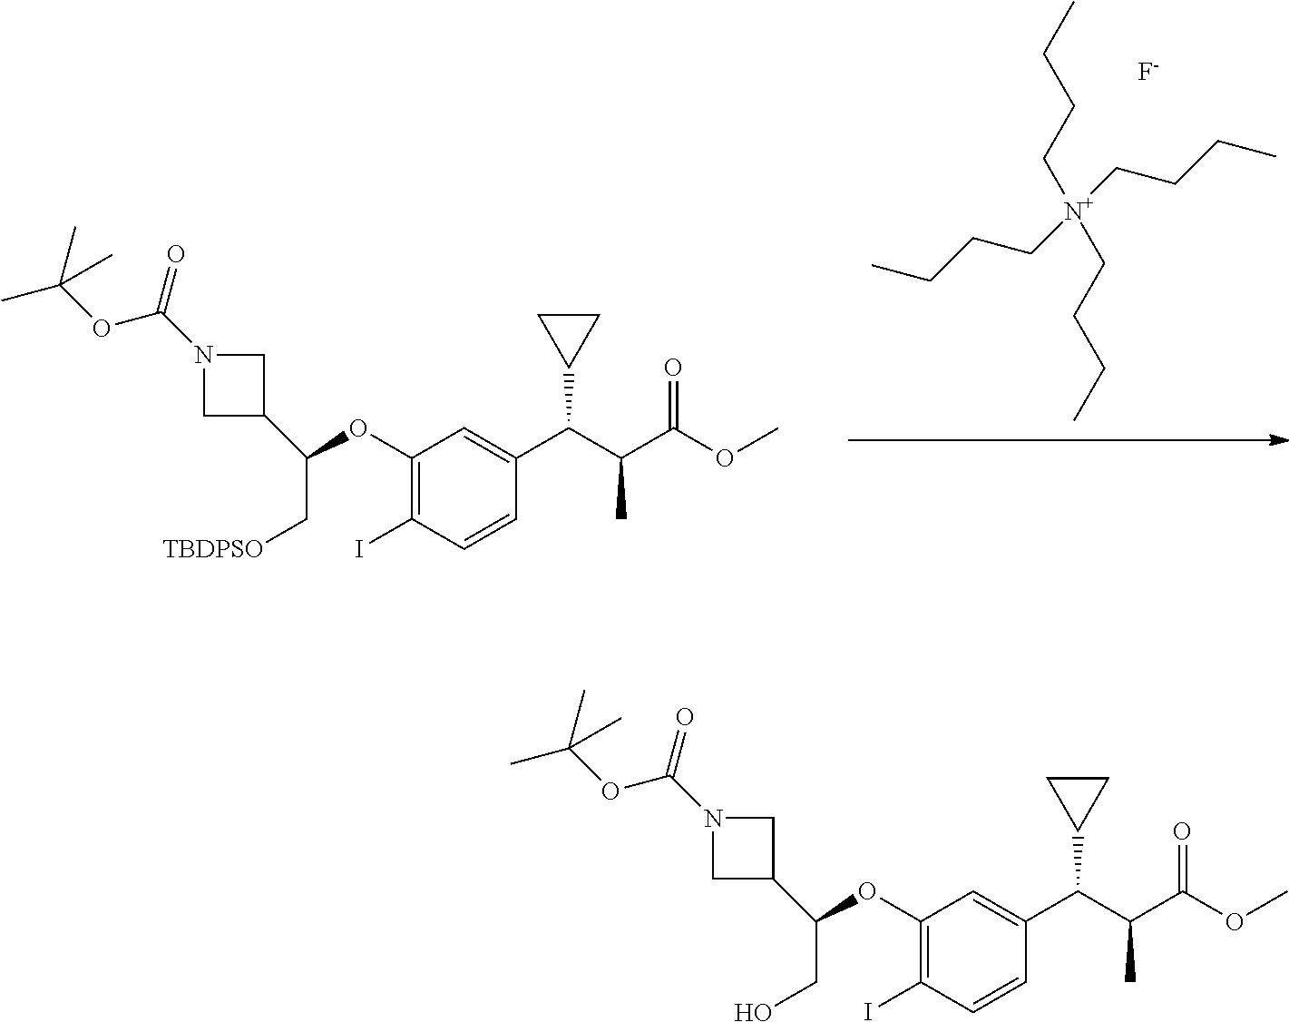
C1(OC(C[TBDPSO])C2CN(C(OC(C)(C)C)=O)C2)=C(I)C=CC(C(C(C(OC)=O)C)C2CC2)=C1.[N+](CCCC)(CCCC)(CCCC)CCCC.[F-].C1(OC(CO)C2CN(C(OC(C)(C)C)=O)C2)=C(I)C=CC(C(C(C(OC)=O)C)C2CC2)=C1
